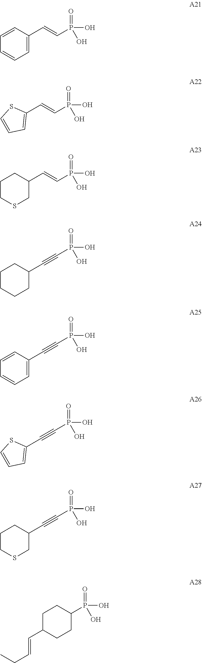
P(O)(=O)(O)C=CC1=CC=CC=C1.P(O)(=O)(O)C=CC1=CC=CS1.P(O)(=O)(O)C=CC1CCCSC1.P(O)(=O)(O)C#CC1CCCCC1.P(O)(=O)(O)C#CC1=CC=CC=C1.P(O)(=O)(O)C#CC1=CC=CS1.P(O)(=O)(O)C#CC1CCCSC1.P(O)(=O)(O)C1CCC(C=CCC)CC1
